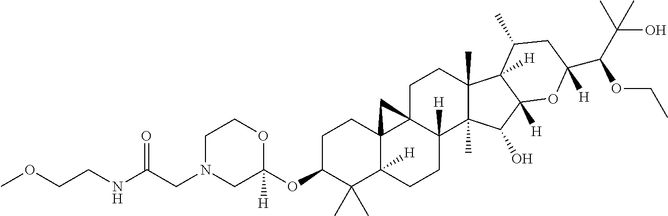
C1N(CC(NCCOC)=O)CC(OC2C(C)(C)C3([H])C4(CC2)C2(C([H])(CC3)C3(C)C(C)(CC2)C2([H])C([H])(C3O)OC(C(C(C)(O)C)OCC)([H])CC2C)C4)([H])OC1
